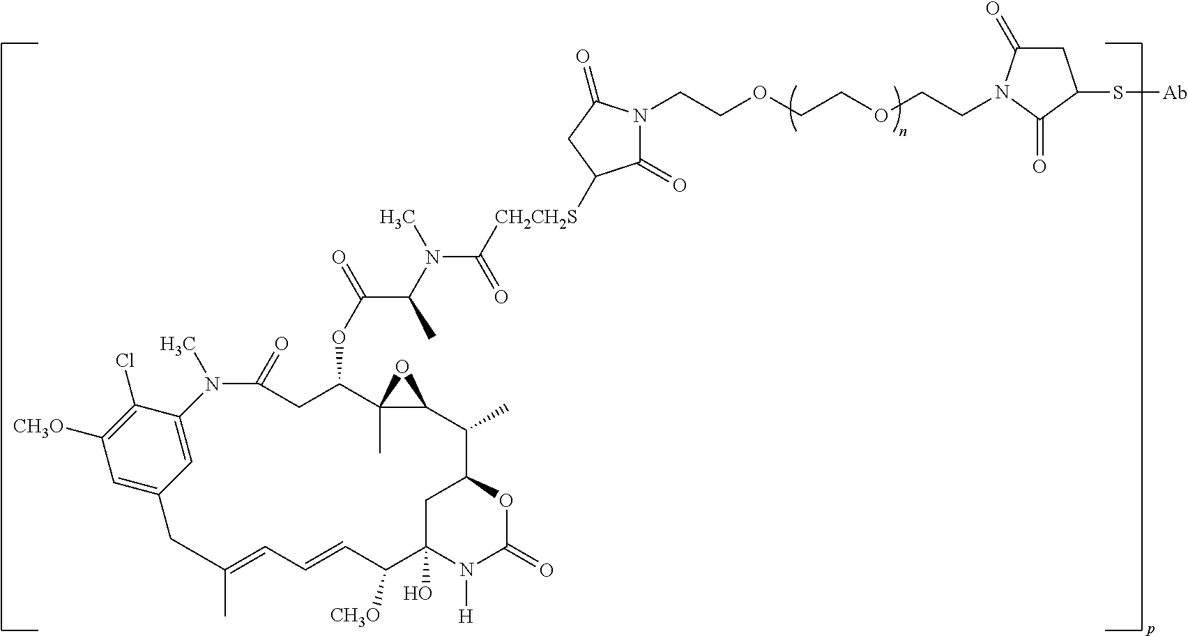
C1(=O)CC(OC(C(C)N(C)C(=O)[CH2CH2S]C2C(=O)N(CCOCCOCCN3C(=O)CC(S[Ab])C3=O)C(=O)C2)=O)C2(C)C(O2)C(C)C2OC(=O)N([H])C(O)(C2)C([CH3O])C=CC=C(C)CC2=CC([CH3O])=C(Cl)C(=C2)N1C
